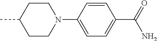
C1CC(C)CCN1C1=CC=C(C(=O)N)C=C1
